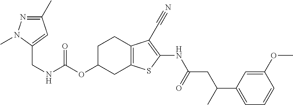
N(C(OC1CC2=C(CC1)C(C#N)=C(NC(CC(C1=CC=CC(OC)=C1)C)=O)S2)=O)CC1=CC(C)=NN1C
